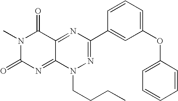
N1(C)C(=O)N=C2C(=NC(C3=CC(OC4=CC=CC=C4)=CC=C3)=NN2CCCC)C1=O
